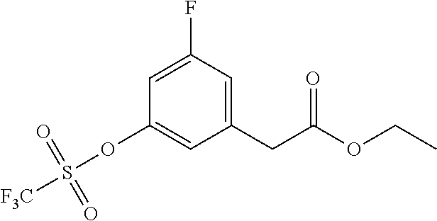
O(C1=CC(CC(OCC)=O)=CC(F)=C1)S([F3C])(=O)=O
